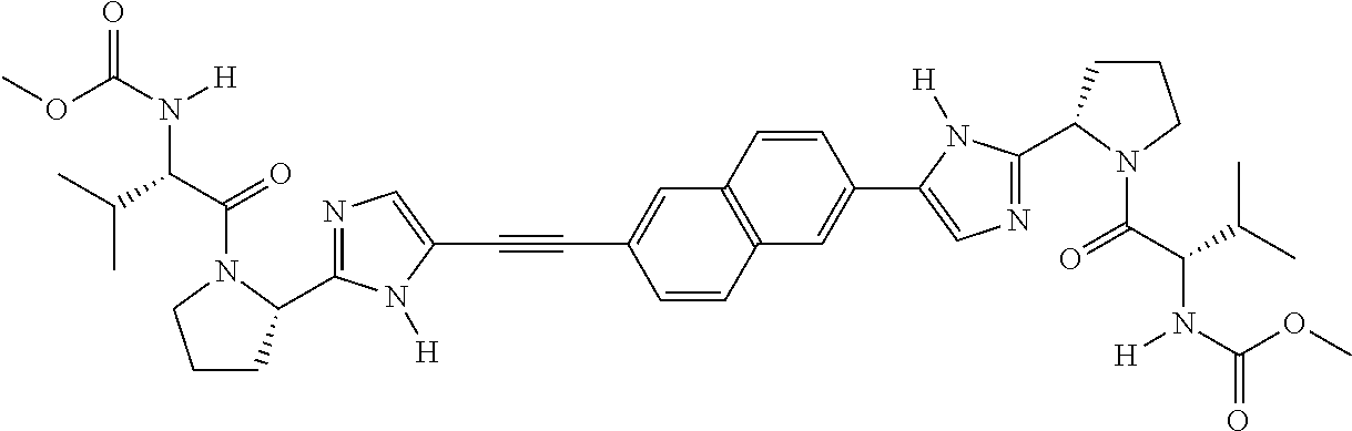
C1(C#CC2=CC3=C(C=C2)C=C(C2=CN=C(C4CCCN4C(C(C(C)C)N(C(OC)=O)[H])=O)N2[H])C=C3)=CN=C(C2CCCN2C(C(C(C)C)N(C(OC)=O)[H])=O)N1[H]
